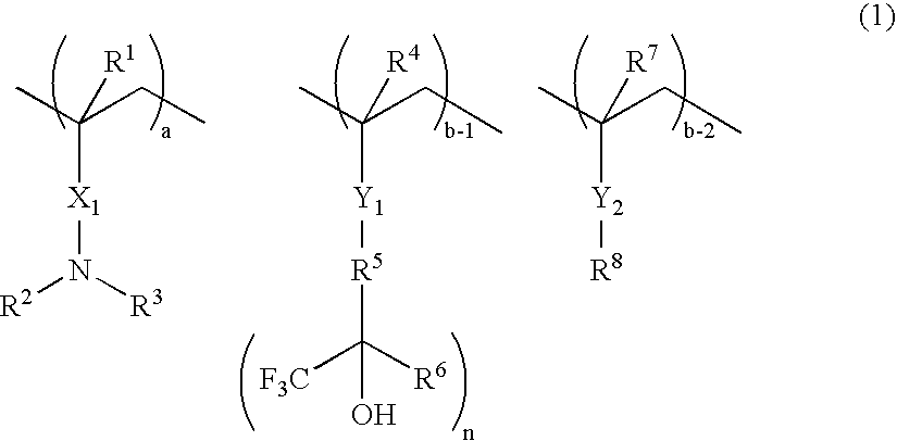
CC(CC)([R1])[X1]N([R2])[R3].CC(CC)([R4])[Y1][R5]C([F3C])([R6])O.CC(CC)([R7])[Y2][R8]
